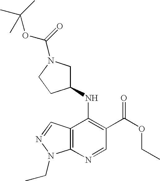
C12=C(N=CC(C(OCC)=O)=C1NC1CN(C(=O)OC(C)(C)C)CC1)N(CC)N=C2
